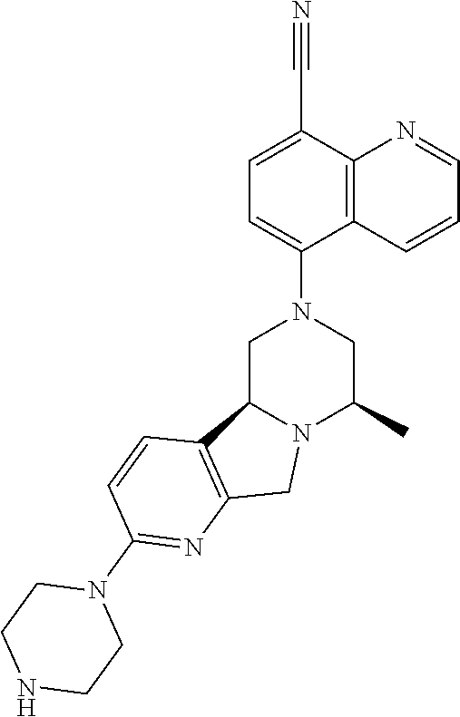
C1(N2CC3N(C(C)C2)CC2=C3C=CC(N3CCNCC3)=N2)=CC=C(C#N)C2=C1C=CC=N2
